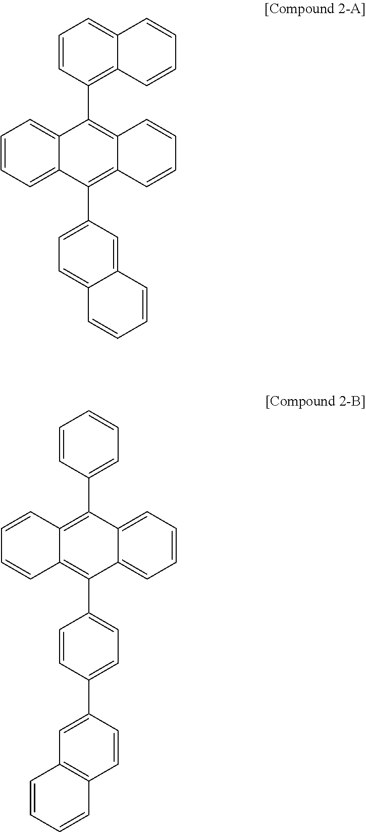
C1=CC=C2C(=C1)C(C1=C3C(=CC=C1)C=CC=C3)=C1C(=C2C2=CC=C3C(=C2)C=CC=C3)C=CC=C1.C1=CC=C2C(=C1)C(C1=CC=CC=C1)=C1C(=C2C2=CC=C(C3=CC4=C(C=C3)C=CC=C4)C=C2)C=CC=C1
